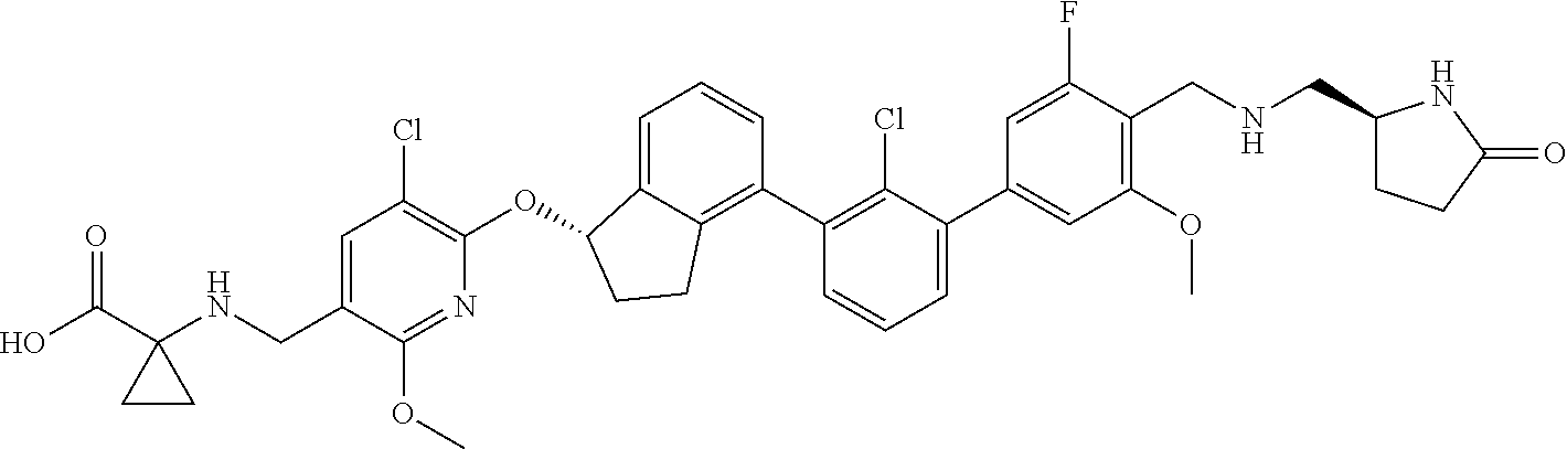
O(C1C2=CC=CC(C3=C(Cl)C(C4=CC(OC)=C(CNCC5CCC(=O)N5)C(F)=C4)=CC=C3)=C2CC1)C1=C(Cl)C=C(CNC2(C(O)=O)CC2)C(OC)=N1
